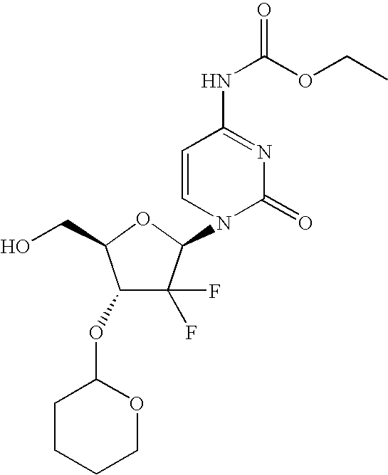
C1(OC2CCCCO2)C(F)(F)C(N2C(=O)N=C(NC(OCC)=O)C=C2)OC1CO
